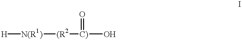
[H][N(R1)][(R2][C)](O)=O
